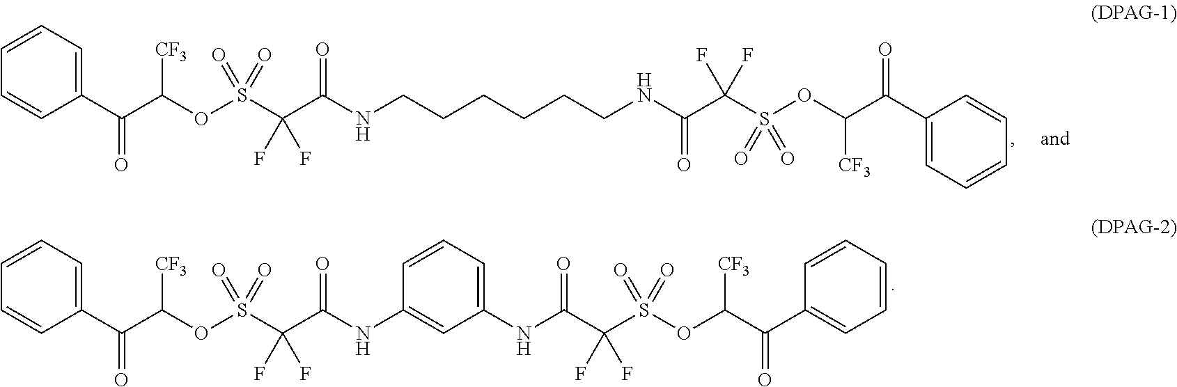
C1=CC=C(C(C(OS(C(C(NCCCCCCNC(C(S(OC(C(C2=CC=CC=C2)=O)[CF3])(=O)=O)(F)F)=O)=O)(F)F)(=O)=O)[CF3])=O)C=C1.C1=CC=C(C(C(OS(C(C(NC2=CC(NC(C(S(OC(C(C3=CC=CC=C3)=O)[CF3])(=O)=O)(F)F)=O)=CC=C2)=O)(F)F)(=O)=O)[CF3])=O)C=C1
